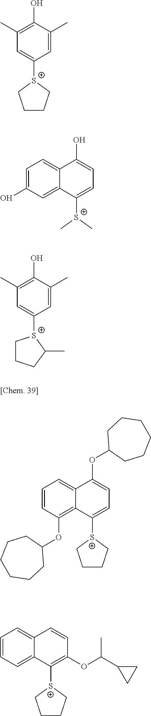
C1=C(C)C(O)=C(C)C=C1[S+]1CCCC1.C1=C([S+](C)C)C2=CC(O)=CC=C2C(O)=C1.C1=C(C)C(O)=C(C)C=C1[S+]1CCCC1C.C1=C([S+]2CCCC2)C2=C(OC3CCCCCC3)C=CC=C2C(OC2CCCCCC2)=C1.C1(OC(C2CC2)C)=C([S+]2CCCC2)C2=CC=CC=C2C=C1
